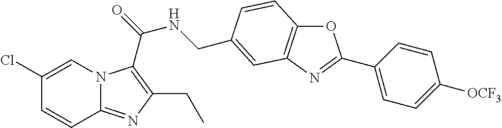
C1(Cl)=CN2C(=NC(CC)=C2C(=O)NCC2=CC3=C(OC(C4=CC=C([OCF3])C=C4)=N3)C=C2)C=C1
